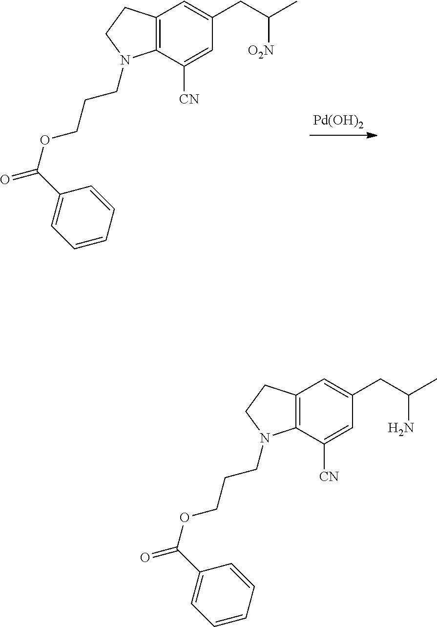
[Pd(OH)2].C12=C(C([CN])=CC(CC(C)[O2N])=C1)N(CCCOC(=O)C1=CC=CC=C1)CC2.C12=C(C([CN])=CC(CC(C)N)=C1)N(CCCOC(=O)C1=CC=CC=C1)CC2
